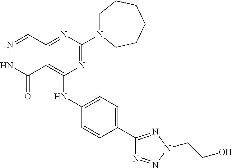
N1=CC2=NC(N3CCCCCC3)=NC(NC3=CC=C(C4=NN(CCO)N=N4)C=C3)=C2C(=O)N1
